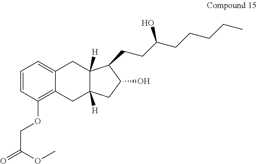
C1=CC(OCC(=O)OC)=C2C(=C1)CC1([H])C([H])(C2)CC(O)C1CCC(CCCCC)O
